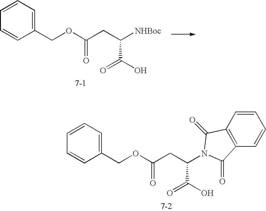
C1=CC(COC(CC([NHBoc])C(O)=O)=O)=CC=C1.C1=CC(COC(CC(C(O)=O)N2C(=O)C3=C(C=CC=C3)C2=O)=O)=CC=C1
